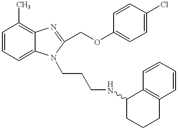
C1=CC=C2C(=C1C)N=C(COC1=CC=C(Cl)C=C1)N2CCCNC1CCCC2=C1C=CC=C2
